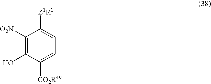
C1([O2N])=C(O)C([CO2R49])=CC=C1[Z1R1]
